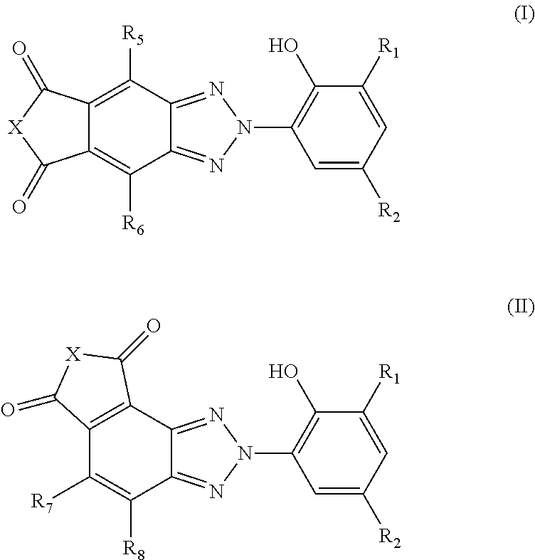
C12=C([R5])C3=NN(C4=C(O)C([R1])=CC([R2])=C4)N=C3C([R6])=C1C(=O)[X]C2=O.C12=C(C3=NN(C4=C(O)C([R1])=CC([R2])=C4)N=C3C([R8])=C1[R7])C(=O)[X]C2=O
